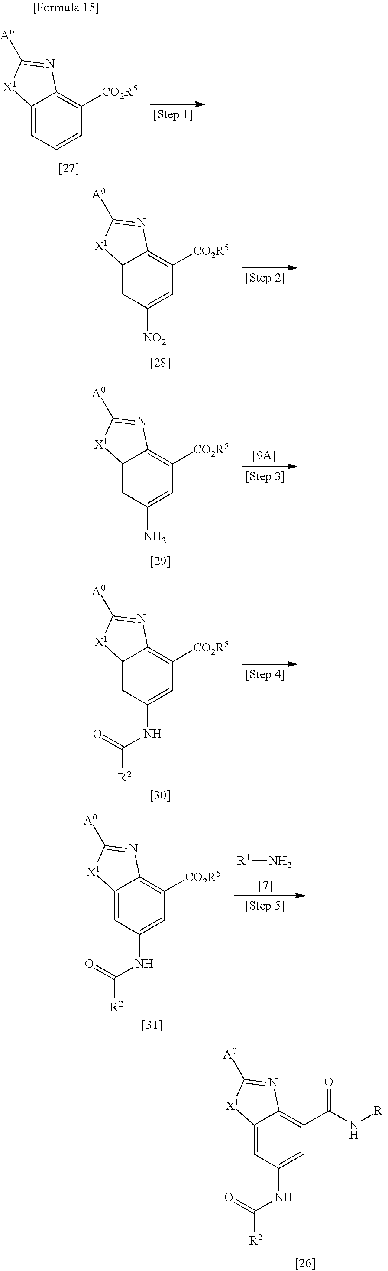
C12=CC(NC(=O)[R2])=CC(C(=O)N[R1])=C1N=C([A0])[X1]2.C12=CC=CC([CO2R5])=C1N=C([A0])[X1]2.C12=CC([NO2])=CC([CO2R5])=C1N=C([A0])[X1]2.C12=CC(N)=CC([CO2R5])=C1N=C([A0])[X1]2.C12=CC(NC(=O)[R2])=CC([CO2R5])=C1N=C([A0])[X1]2.C12=CC(NC(=O)[R2])=CC([CO2R5])=C1N=C([A0])[X1]2.[R1]N
